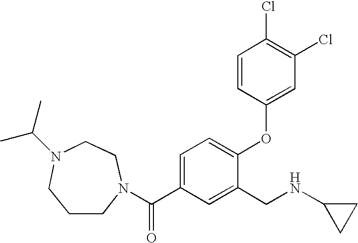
N1(C(C2=CC=C(OC3=CC(Cl)=C(Cl)C=C3)C(CNC3CC3)=C2)=O)CCN(C(C)C)CCC1
